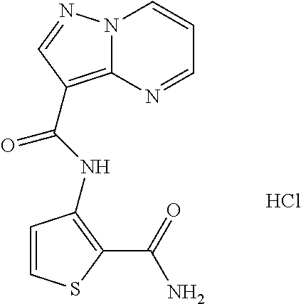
C1=CC(NC(=O)C2=C3N(C=CC=N3)N=C2)=C(C(=O)N)S1.Cl
